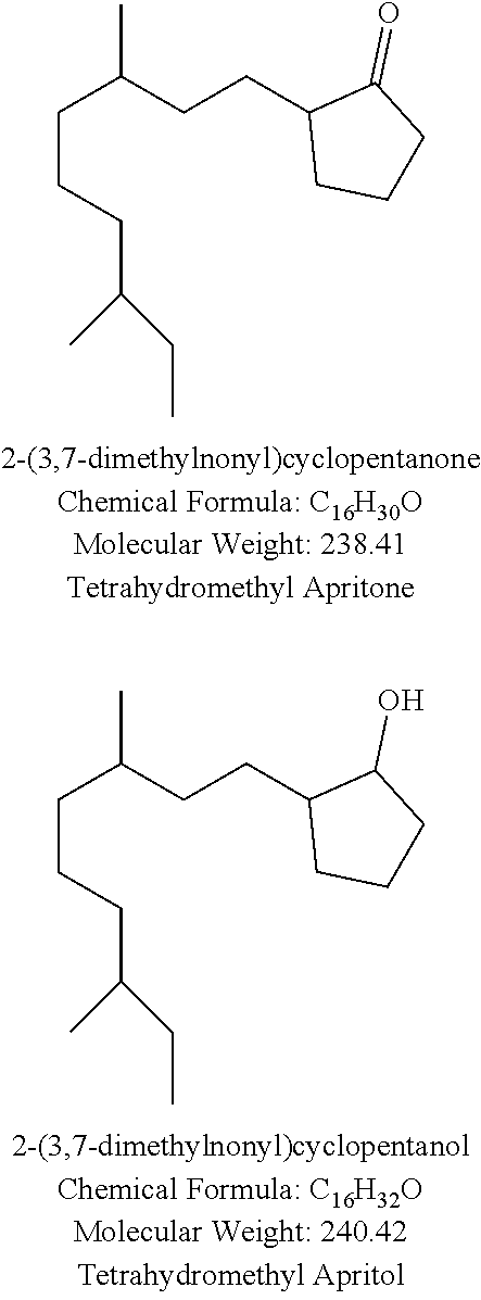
C(C(CCC1CCCC1=O)C)CCC(C)CC.C(C(CCC1CCCC1O)C)CCC(C)CC
